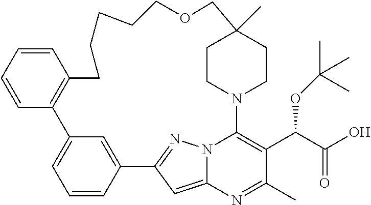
C12=CC3=NN1C(=C(C(C(=O)O)OC(C)(C)C)C(C)=N2)N1CCC(C)(CC1)COCCCCCC1=C(C2=CC=CC3=C2)C=CC=C1
